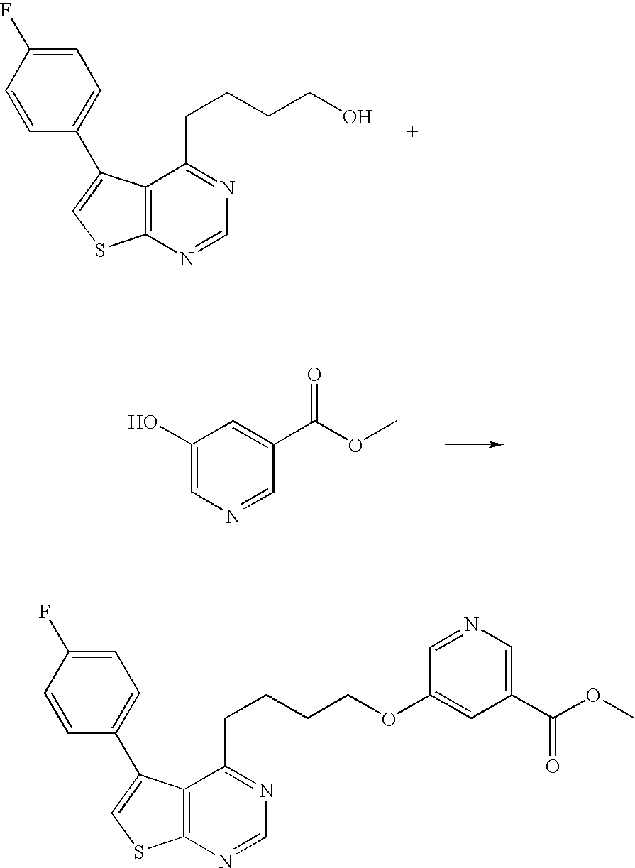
OCCCCC1=NC=NC2=C1C(C1=CC=C(F)C=C1)=CS2.C1(O)=CN=CC(C(OC)=O)=C1.O(CCCCC1=NC=NC2=C1C(C1=CC=C(F)C=C1)=CS2)C1=CC(C(OC)=O)=CN=C1
